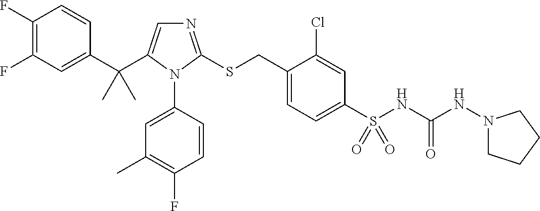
C1(F)=C(F)C=C(C(C)(C)C2=CN=C(SCC3=CC=C(S(=O)(NC(NN4CCCC4)=O)=O)C=C3Cl)N2C2=CC(C)=C(F)C=C2)C=C1
